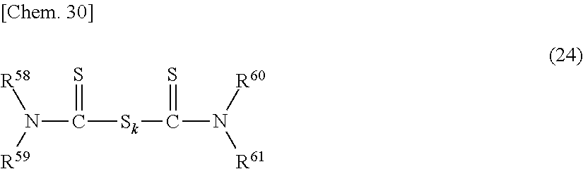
N(C([Sk]C(N([R60])[R61])=S)=S)([R59])[R58]
